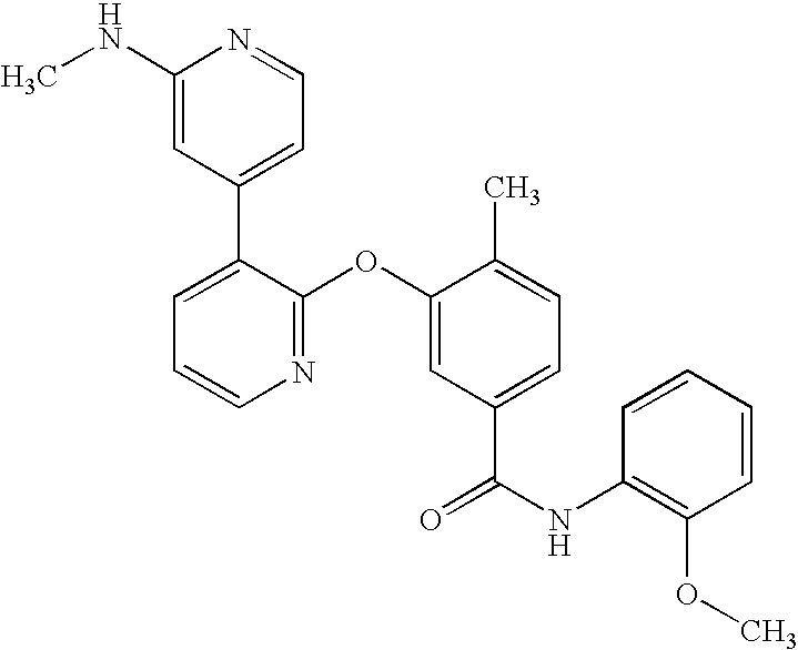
N1=C(OC2=CC(C(NC3=C(OC)C=CC=C3)=O)=CC=C2C)C(C2=CC=NC(NC)=C2)=CC=C1
